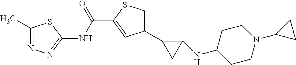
C1(C2CC2NC2CCN(C3CC3)CC2)=CSC(C(NC2=NN=C(C)S2)=O)=C1
